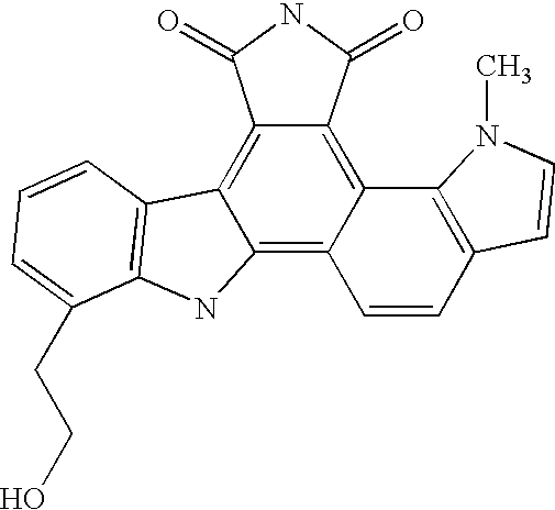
C12=C3C(=C4C(=C1C(=O)NC2=O)C1=C(C=C4)C=CN1C)NC1=C3C=CC=C1CCO
